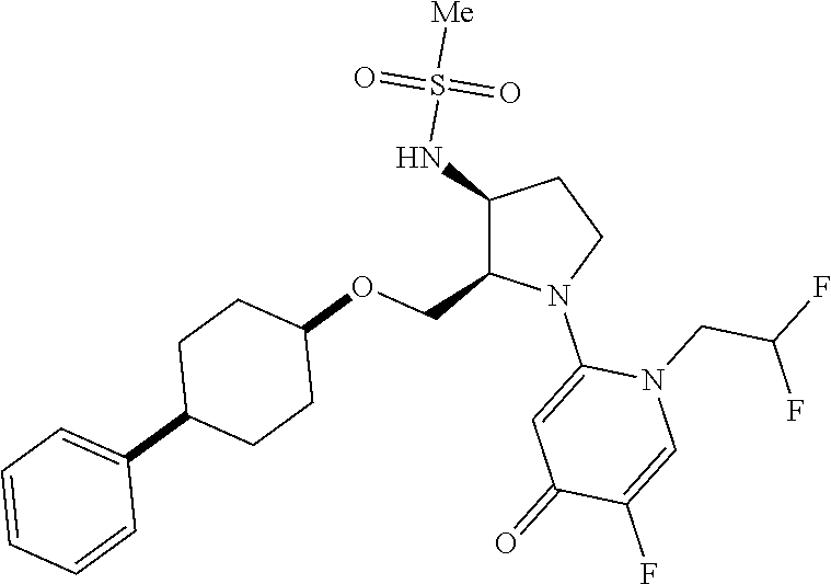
C1(NS([Me])(=O)=O)C(COC2CCC(C3=CC=CC=C3)CC2)N(C2=CC(=O)C(F)=CN2CC(F)F)CC1
